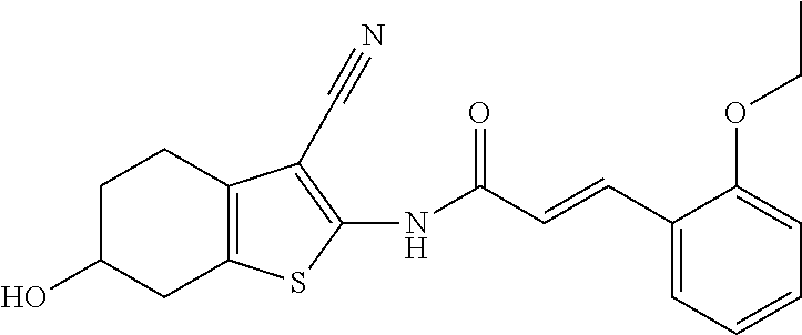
C1C(O)CC2=C(C1)C(C#N)=C(NC(C=CC1=CC=CC=C1OCC)=O)S2
